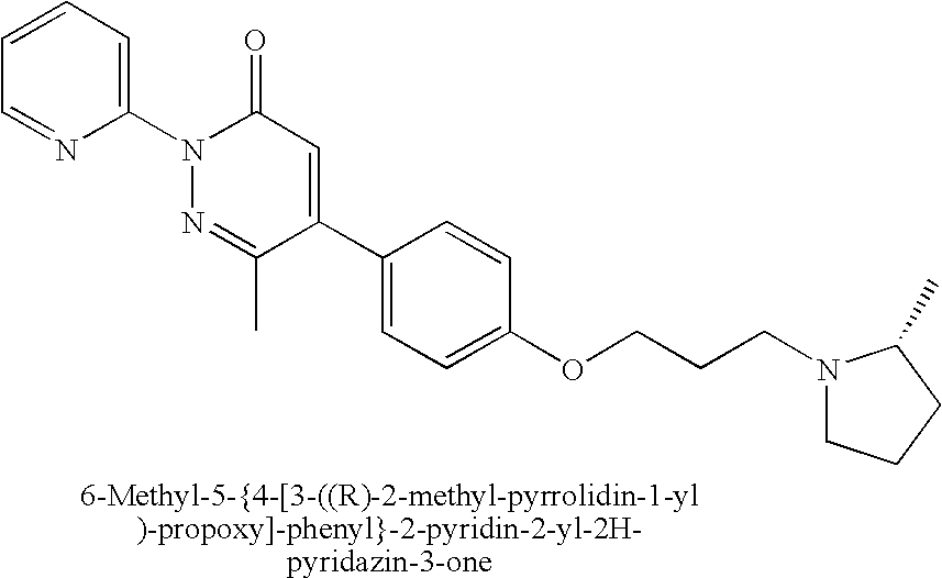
C1(C2=CC(=O)N(C3=CC=CC=N3)N=C2C)=CC=C(OCCCN2CCCC2C)C=C1
